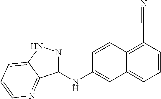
C(C1=C2C(=CC=C1)C=C(NC1=NNC3=CC=CN=C13)C=C2)#N
